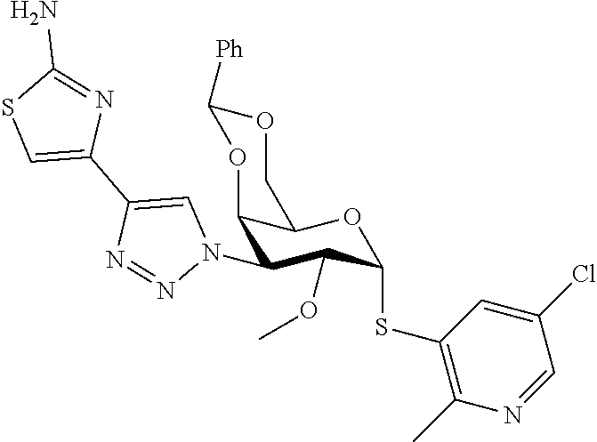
C12C(N3C=C(C4=CSC(N)=N4)N=N3)C(OC)C(SC3=C(C)N=CC(Cl)=C3)OC1COC([Ph])O2
